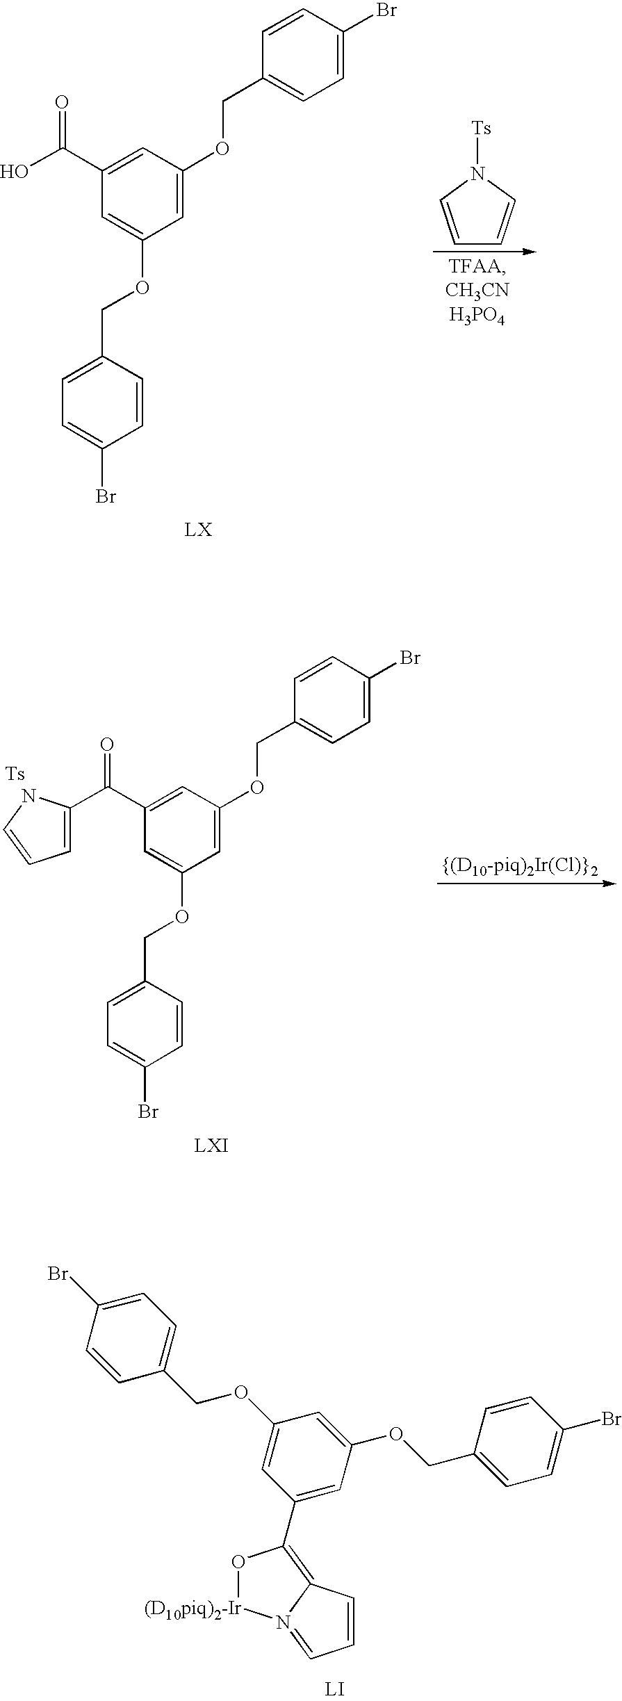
C1=CN([Ts])C=C1.C1(C(O)=O)=CC(OCC2=CC=C(Br)C=C2)=CC(OCC2=CC=C(Br)C=C2)=C1.[LX].C1(C(C2=CC=CN2)=O)=CC(OCC2=CC=C(Br)C=C2)=CC(OCC2=CC=C(Br)C=C2)=C1.[Ts].[LXI].N12=CC=CC1=C(C1=CC(OCC3=CC=C(Br)C=C3)=CC(OCC3=CC=C(Br)C=C3)=C1)O[(D10piq)2-Ir]2
